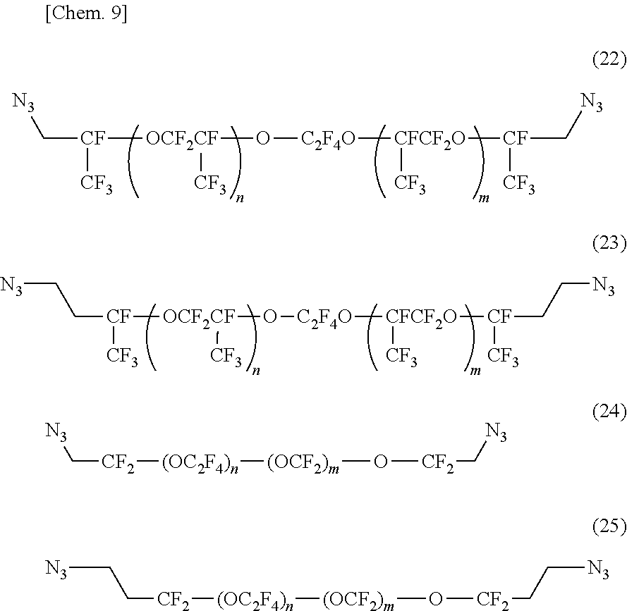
C([CF]([OCF2CF]([CF3])O[C2F4O][CFCF2O]([CF3])[CF]([CF3])C[N3])[CF3])[N3].C([CF]([OCF2CF]([CF3])O[C2F4O][CFCF2O]([CF3])[CF]([CF3])CC[N3])[CF3])C[N3].C([CF2][(OC2F4)n][(OCF2)m]O[CF2]C[N3])[N3].C([CF2][(OC2F4)n][(OCF2)m]O[CF2]CC[N3])C[N3]
